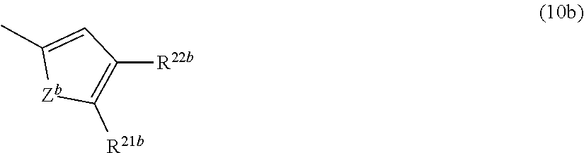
C1(C)=CC([R22b])=C([R21b])[Zb]1
